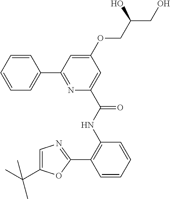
C1=CC(C2=NC(C(NC3=C(C4=NC=C(C(C)(C)C)O4)C=CC=C3)=O)=CC(OCC(O)CO)=C2)=CC=C1
